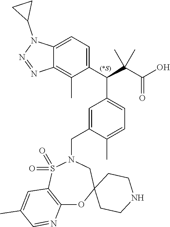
C12=CC=C(C(C(C(O)=O)(C)C)C3=CC=C(C)C(CN4S(=O)(=O)C5=C(OC6(C4)CCNCC6)N=CC(C)=C5)=C3)C(C)=C1N=NN2C1CC1
